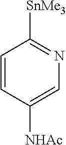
C1=CC([NHAc])=CN=C1[SnMe3]
